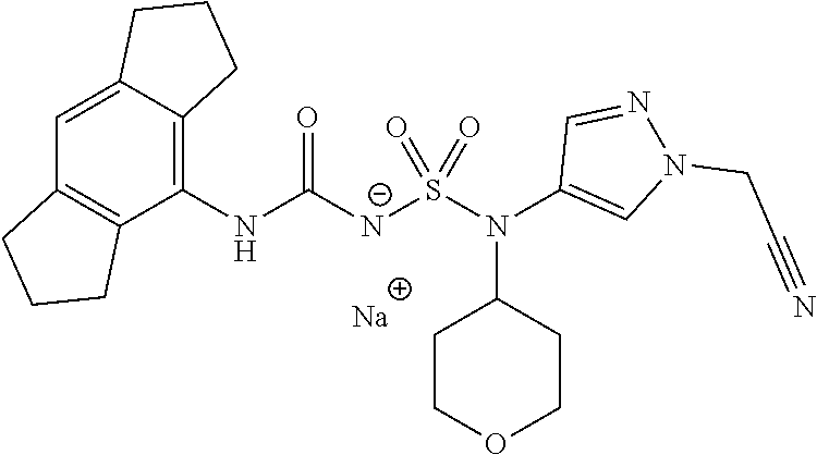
C1(NC([N-]S(N(C2=CN(CC#N)N=C2)C2CCOCC2)(=O)=O)=O)=C2C(=CC3=C1CCC3)CCC2.[Na]
